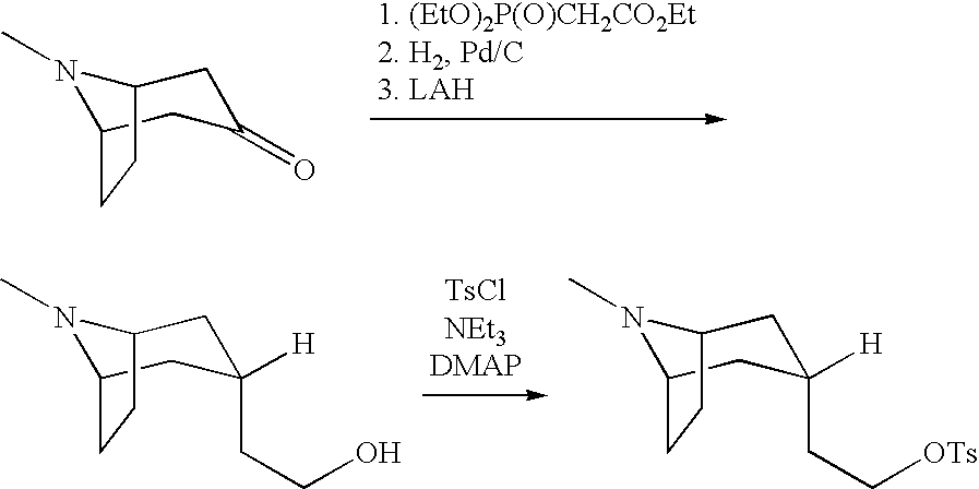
N1(C)C2CC(=O)CC1CC2.N1(C)C2CC([H])(CCO)CC1CC2.N1(C)C2CC([H])(CC[OTs])CC1CC2
